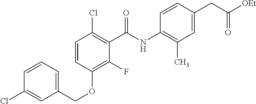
C1=CC=C(COC2=C(F)C(C(NC3=C(C)C=C(CC([OEt])=O)C=C3)=O)=C(Cl)C=C2)C=C1Cl
